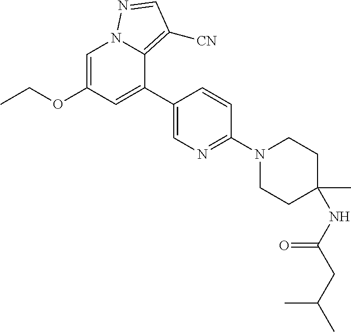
C1=C(OCC)C=C(C2=CN=C(N3CCC(C)(NC(CC(C)C)=O)CC3)C=C2)C2=C([CN])C=NN12
